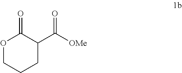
O1CCCC(C([OMe])=O)C1=O
